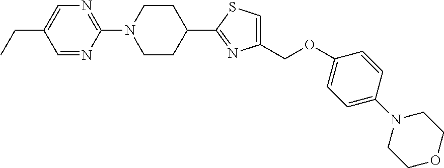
C1=C(CC)C=NC(N2CCC(C3=NC(COC4=CC=C(N5CCOCC5)C=C4)=CS3)CC2)=N1
